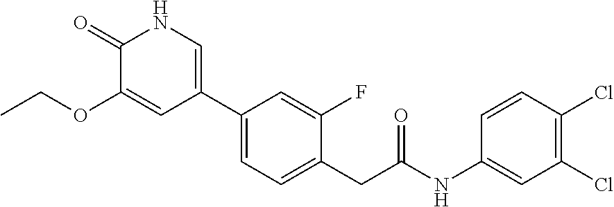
C1(C2=CNC(=O)C(OCC)=C2)=CC=C(CC(NC2=CC(Cl)=C(Cl)C=C2)=O)C(F)=C1
